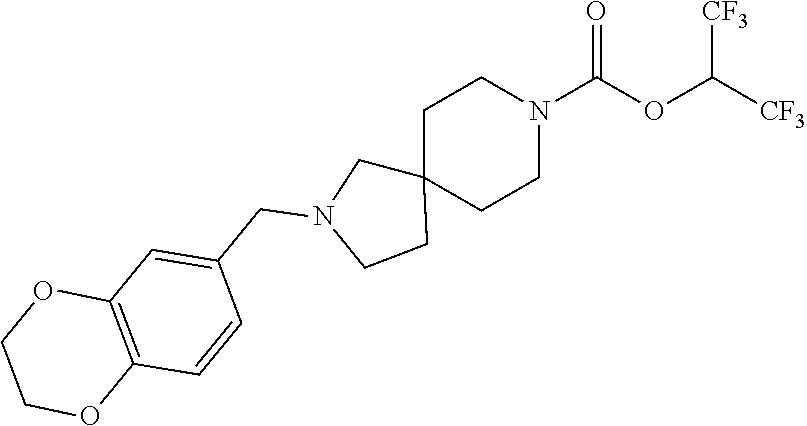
[CF3]C(OC(N1CCC2(CC1)CN(CC1=CC3=C(C=C1)OCCO3)CC2)=O)[CF3]
